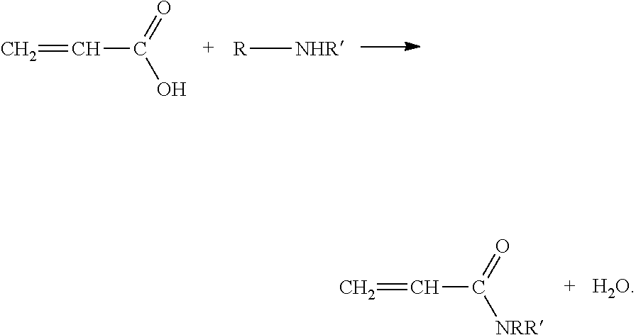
C=CC(O)=O.[R][NHR].C=CC([NRR])=O
